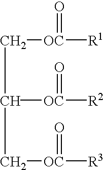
C(C(C[OC]([R3])=O)[OC]([R2])=O)[OC]([R1])=O
